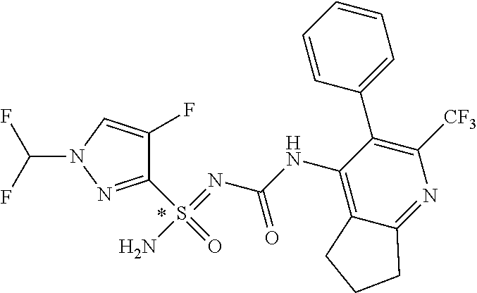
C1(NC(=O)N=S(N)(C2=NN(C(F)F)C=C2F)=O)=C2C(=NC([CF3])=C1C1=CC=CC=C1)CCC2
